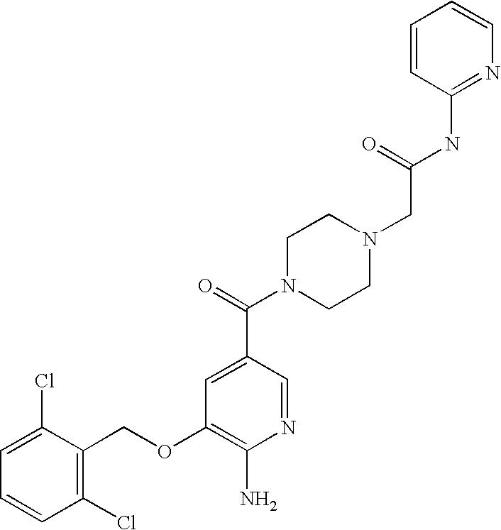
C1=CC(NC(=O)CN2CCN(C(=O)C3=CC(OCC4=C(Cl)C=CC=C4Cl)=C(N)N=C3)CC2)=NC=C1
